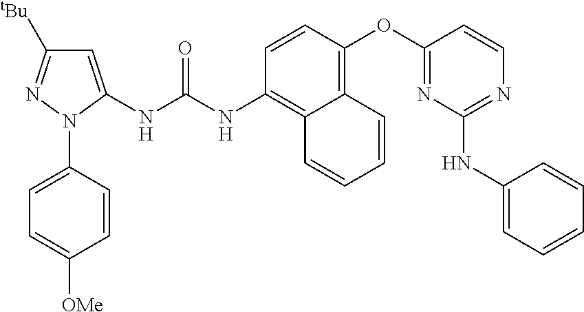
C1=CN=C(NC2=CC=CC=C2)N=C1OC1=C2C(=C(NC(NC3=CC([tBu])=NN3C3=CC=C([OMe])C=C3)=O)C=C1)C=CC=C2
